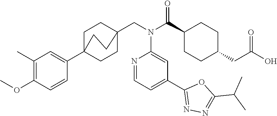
C1(C)=C(OC)C=CC(C23CCC(CN(C(C4CCC(CC(O)=O)CC4)=O)C4=CC(C5=NN=C(C(C)C)O5)=CC=N4)(CC2)CC3)=C1
